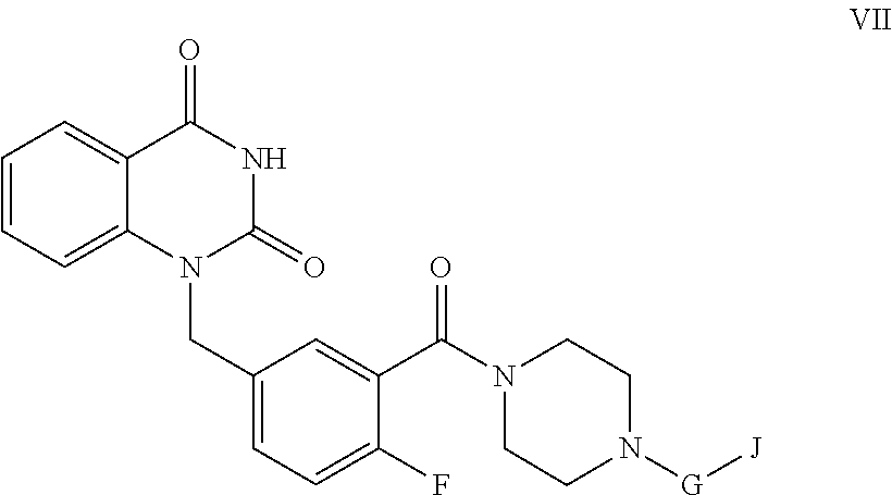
C1=C2C(=CC=C1)C(=O)NC(=O)N2CC1=CC=C(F)C(C(N2CCN([G][J])CC2)=O)=C1
